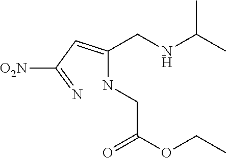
[O2N]C(=N)C=C(NCC(OCC)=O)CNC(C)C
